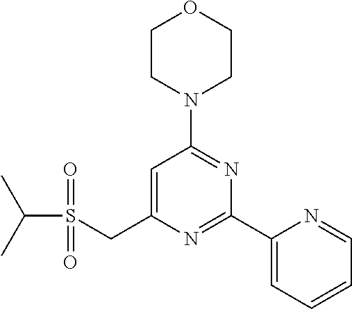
C1CN(C2=NC(C3=CC=CC=N3)=NC(CS(C(C)C)(=O)=O)=C2)CCO1
